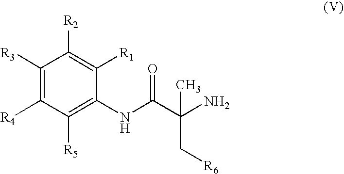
C1([R2])=C([R1])C(NC(C(C)(C[R6])N)=O)=C([R5])C([R4])=C1[R3]
